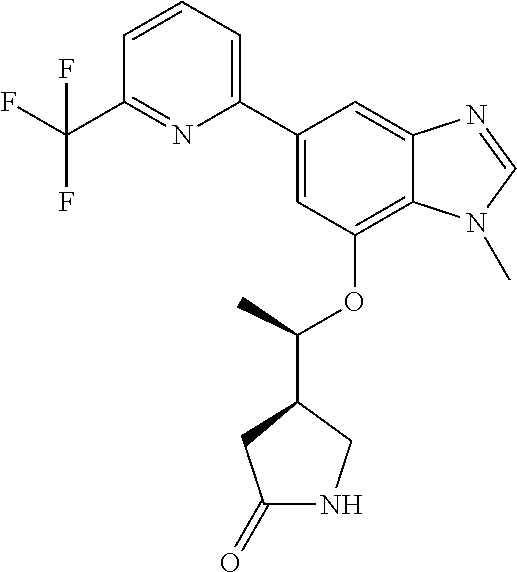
C1=C(C2=CC=CC(C(F)(F)F)=N2)C=C2C(=C1OC(C)C1CNC(=O)C1)N(C)C=N2
